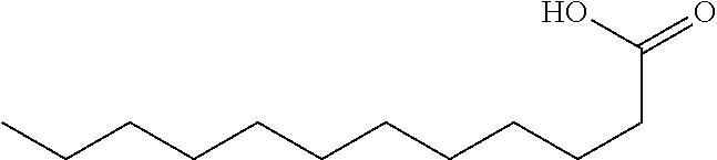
C(CCCCCCCC)CCC(O)=O
